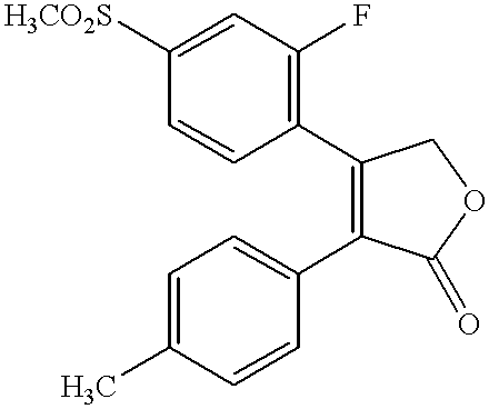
C1=CC([H3CO2S])=CC(F)=C1C1=C(C2=CC=C(C)C=C2)C(=O)OC1
